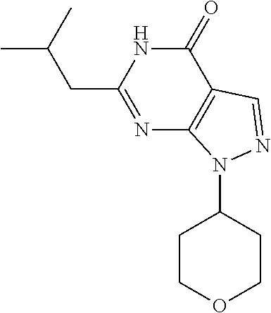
N1=C(CC(C)C)NC(=O)C2=C1N(C1CCOCC1)N=C2
